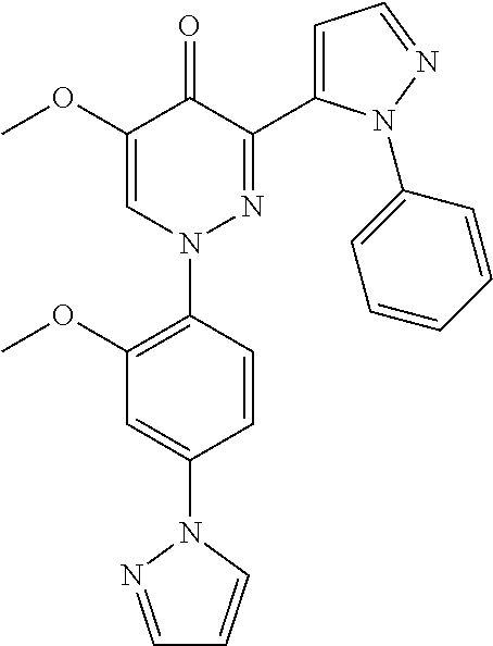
COC1=CN(C2=C(OC)C=C(N3N=CC=C3)C=C2)N=C(C2=CC=NN2C2=CC=CC=C2)C1=O
